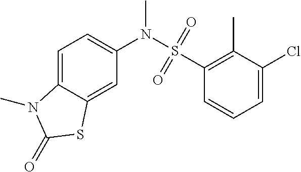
C1=C2C(=CC(N(S(C3=C(C)C(Cl)=CC=C3)(=O)=O)C)=C1)SC(=O)N2C
